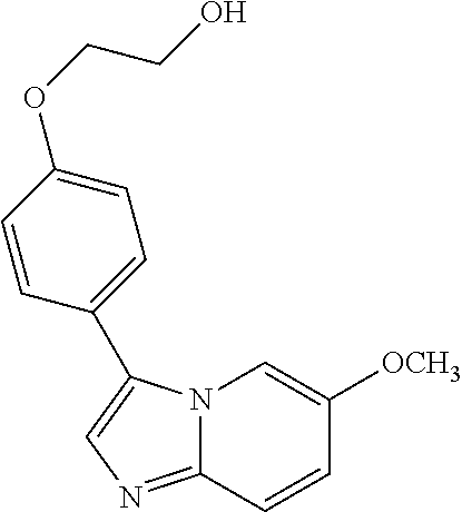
N12C(=NC=C1C1=CC=C(OCCO)C=C1)C=CC([OCH3])=C2
